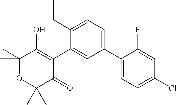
C1(C2=CC=C(Cl)C=C2F)=CC=C(CC)C(C2=C(O)C(C)(C)OC(C)(C)C2=O)=C1
